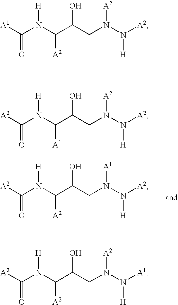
[A2]C(N(C(C(CN(N([A2])[H])[A1])O)[A2])[H])=O.[A1]C(N(C(C(CN(N([A2])[H])[A2])O)[A2])[H])=O.[A2]C(N(C(C(CN(N([A2])[H])[A2])O)[A1])[H])=O.[A2]C(N(C(C(CN(N([A1])[H])[A2])O)[A2])[H])=O
